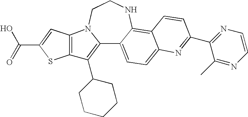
C12=C(C3CCCCC3)C3=C(N1CCNC1=C4C(=CC=C21)N=C(C1=NC=CN=C1C)C=C4)C=C(C(O)=O)S3
